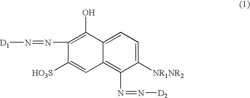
C1(N=N[D1])=C(O)C2=CC=C([NR1NR2])C(N=N[D2])=C2C=C1[HO3S]
